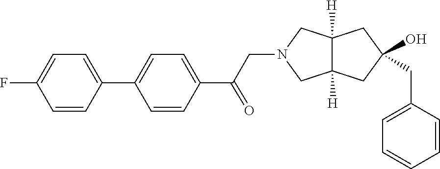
C1=C(CC2(O)CC3([H])C([H])(CN(CC(C4=CC=C(C5=CC=C(F)C=C5)C=C4)=O)C3)C2)C=CC=C1
